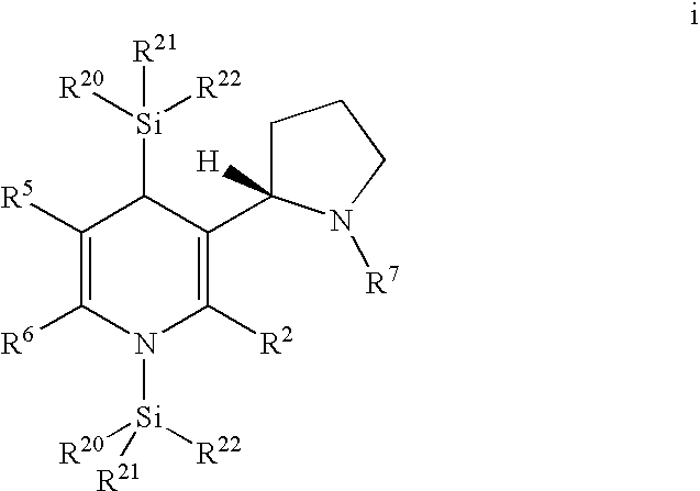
C1([R5])=C([R6])N([Si]([R22])([R20])[R21])C([R2])=C(C2([H])CCCN2[R7])C1[Si]([R20])([R22])[R21]
